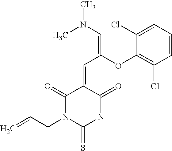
CN(C=C(C=C1C(=O)N(CC=C)C(=S)NC1=O)OC1=C(Cl)C=CC=C1Cl)C
